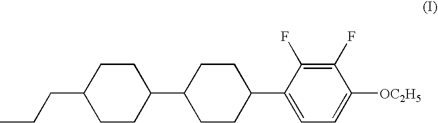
C(CC1CCC(C2CCC(C3=CC=C([OC2H5])C(F)=C3F)CC2)CC1)C
